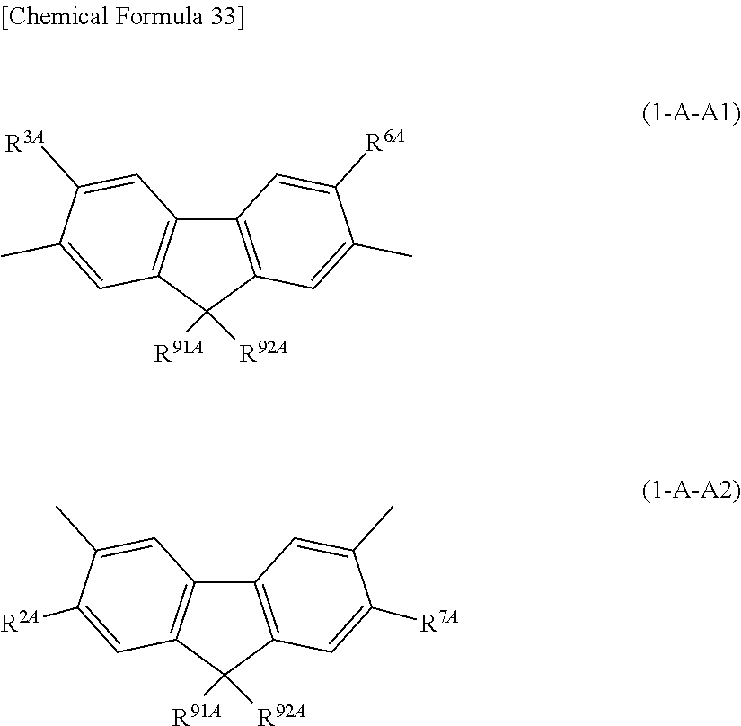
C12=C(C([R91A])([R92A])C3=C1C=C([R3A])C(C)=C3)C=C(C)C([R6A])=C2.C12=C(C([R91A])([R92A])C3=C1C=C(C)C([R2A])=C3)C=C([R7A])C(C)=C2
